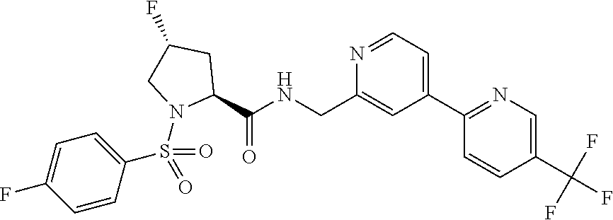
N1=CC=C(C2=NC=C(C(F)(F)F)C=C2)C=C1CNC(C1CC(F)CN1S(C1=CC=C(F)C=C1)(=O)=O)=O
